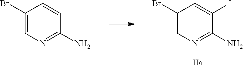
C1(Br)=CN=C(N)C(I)=C1.C1(Br)=CN=C(N)C=C1
